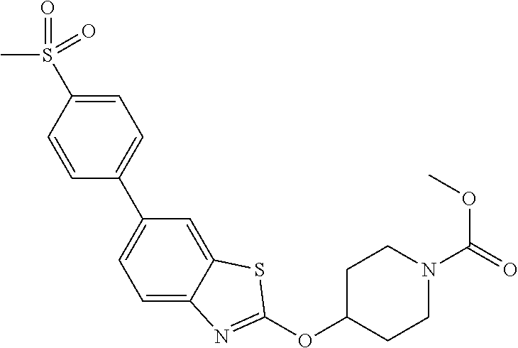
C1=C(S(C)(=O)=O)C=CC(C2=CC=C3C(=C2)SC(OC2CCN(C(OC)=O)CC2)=N3)=C1
